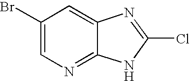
C1(Br)=CN=C2C(=C1)N=C(Cl)N2
